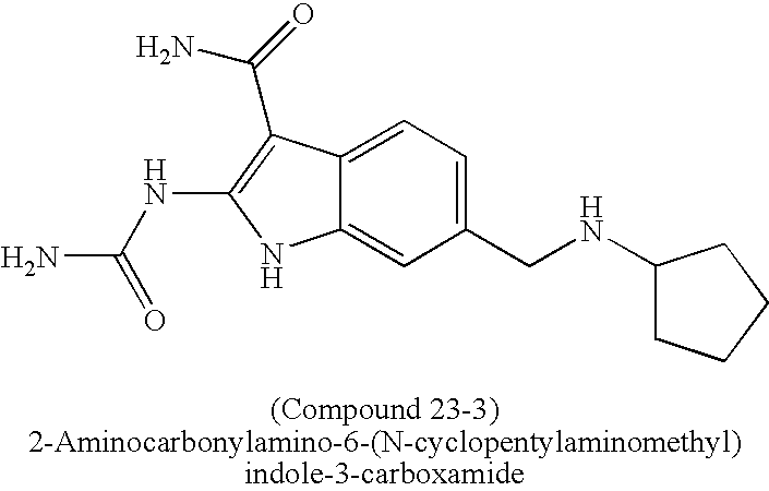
C12=CC=C(CNC3CCCC3)C=C1NC(NC(N)=O)=C2C(=O)N
